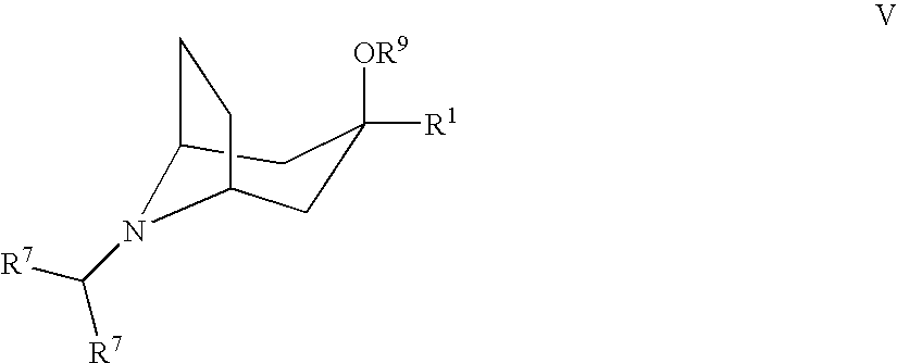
C1C([OR9])([R1])CC2N(C([R7])[R7])C1CC2
